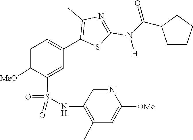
C(C1CCCC1)(N(C1=NC(C)=C(C2=CC=C([MeO])C(S(=O)(=O)NC3=C(C)C=C([OMe])N=C3)=C2)S1)[H])=O
